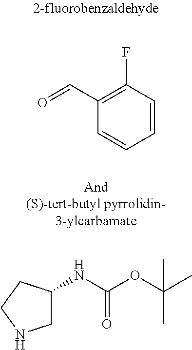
O=CC1=C(F)C=CC=C1.C1C(NC(=O)OC(C)(C)C)CCN1
